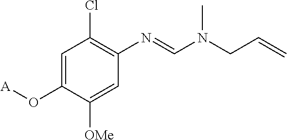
C1=C(O[A])C([OMe])=CC(N=CN(CC=C)C)=C1Cl
